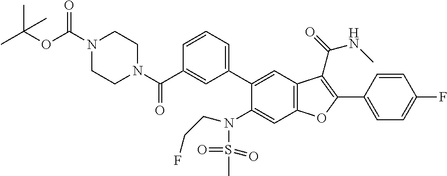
C1=CC(C2=C(C(=O)NC)C3=C(C=C(N(S(C)(=O)=O)CCF)C(C4=CC=CC(C(N5CCN(C(OC(C)(C)C)=O)CC5)=O)=C4)=C3)O2)=CC=C1F
